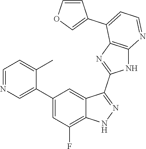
C1=NC=C(C2=CC(F)=C3C(=C2)C(C2=NC4=C(N2)N=CC=C4C2=COC=C2)=NN3)C(C)=C1
